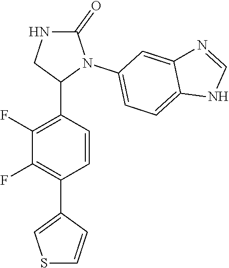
C1(F)=C(C2N(C3=CC=C4C(=C3)N=CN4)C(=O)NC2)C=CC(C2=CSC=C2)=C1F
